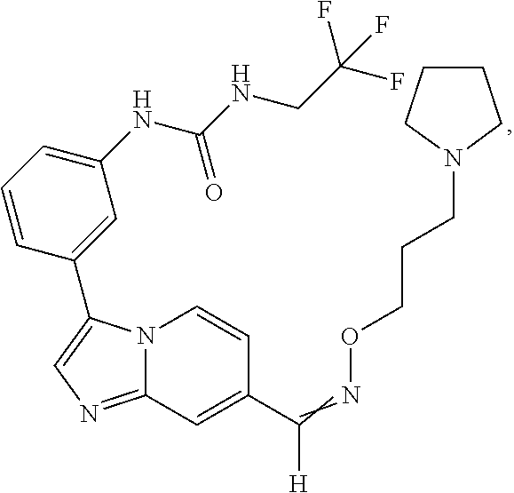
N12C(=NC=C1C1=CC(NC(NCC(F)(F)F)=O)=CC=C1)C=C(C(=NOCCCN1CCCC1)[H])C=C2
